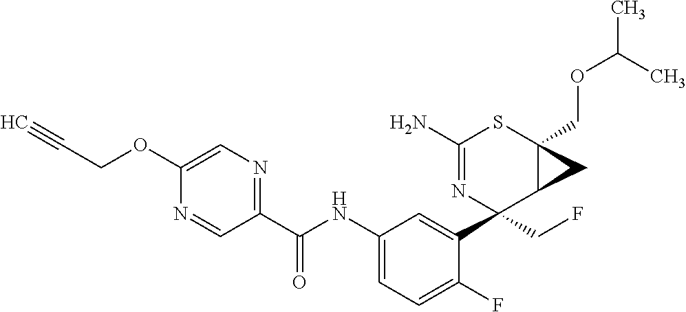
C1(N)=NC(C2=CC(NC(C3=NC=C(OCC#C)N=C3)=O)=CC=C2F)(CF)C2C(COC(C)C)(S1)C2
